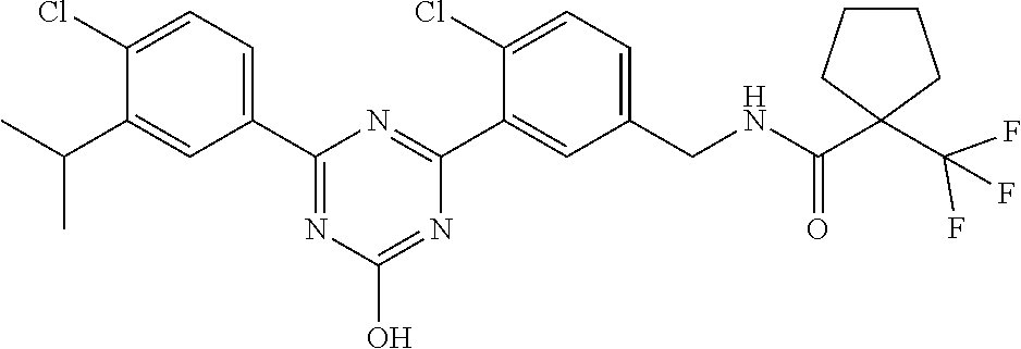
C1(C2=CC=C(Cl)C(C(C)C)=C2)=NC(O)=NC(C2=CC(CNC(=O)C3(C(F)(F)F)CCCC3)=CC=C2Cl)=N1
